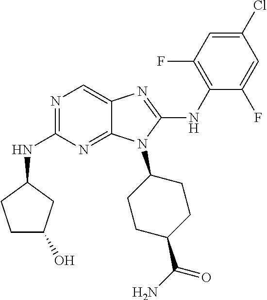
N1=C(NC2CCC(O)C2)N=C2C(=C1)N=C(NC1=C(F)C=C(Cl)C=C1F)N2C1CCC(C(N)=O)CC1
